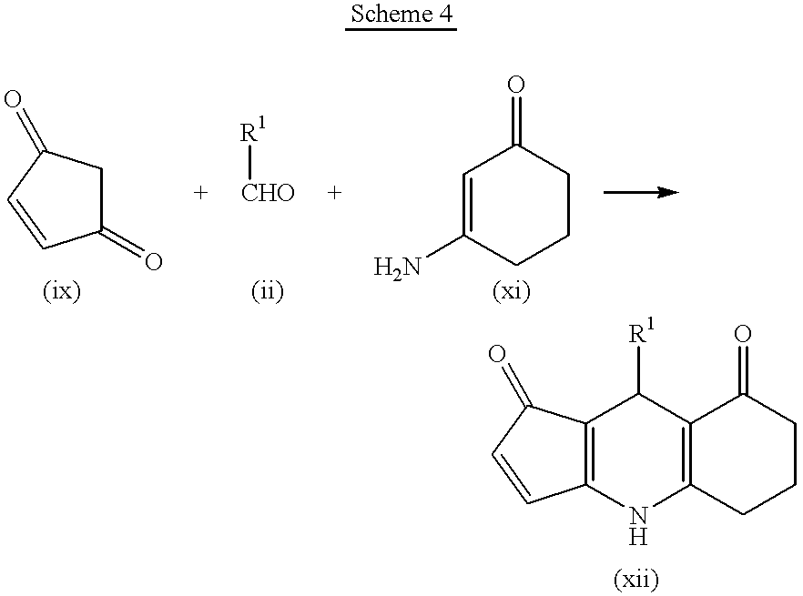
C1=CC(=O)CC1=O.[R1][CHO].C1=C(N)CCCC1=O.C12=C(NC3=C(C1[R1])C(=O)CCC3)C=CC2=O
